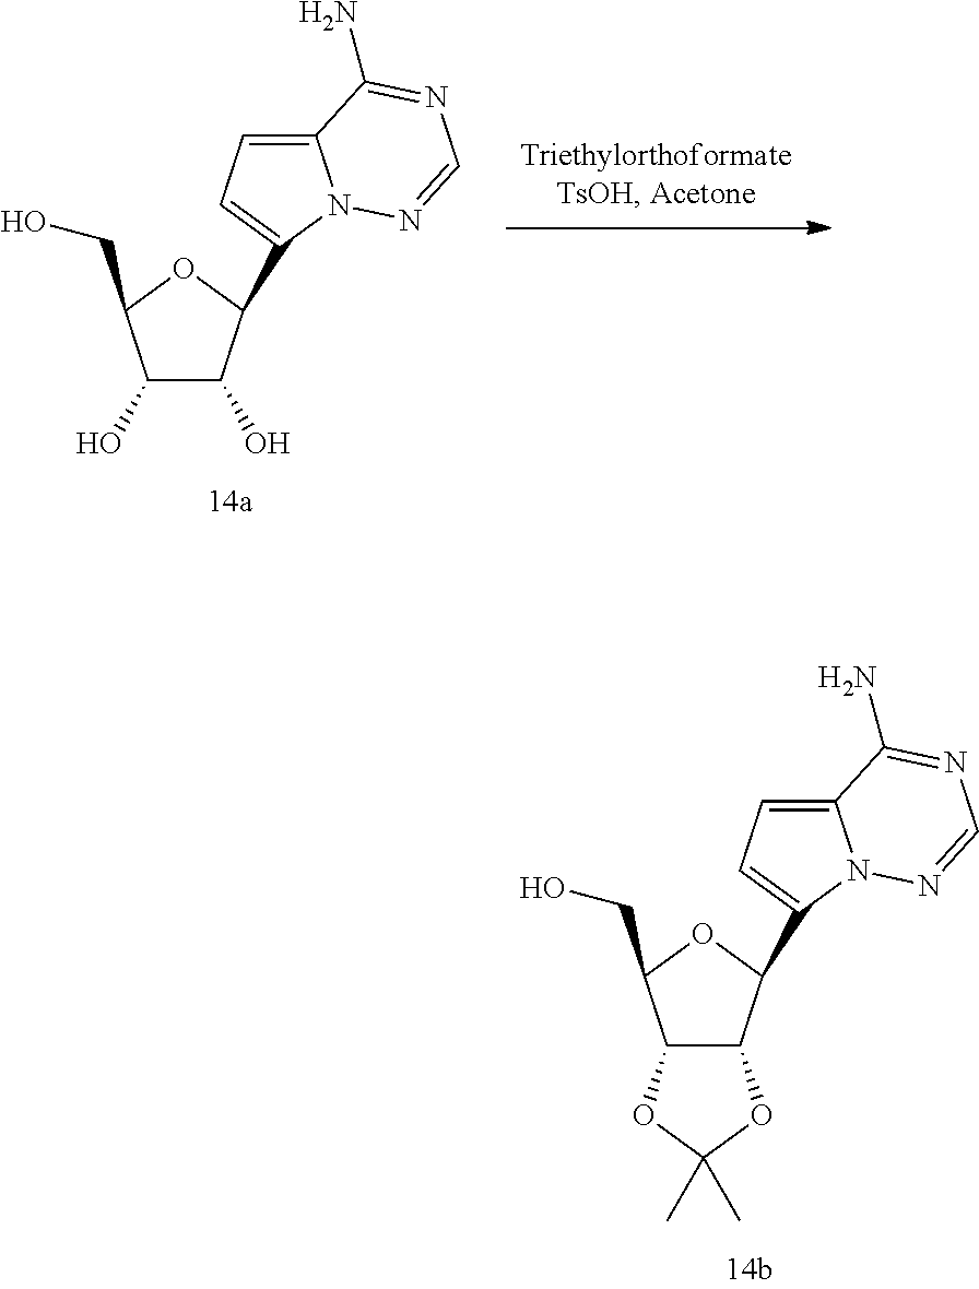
C12C(C(C3=CC=C4N3N=CN=C4N)OC1CO)OC(C)(C)O2.C1(O)C(O)C(C2=CC=C3N2N=CN=C3N)OC1CO
